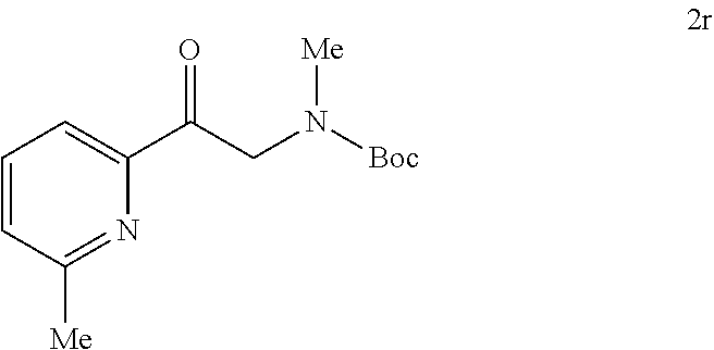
C1=CC([Me])=NC(C(CN([Boc])[Me])=O)=C1
